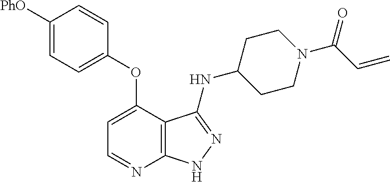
C1=C([PhO])C=CC(OC2=CC=NC3=C2C(NC2CCN(C(C=C)=O)CC2)=NN3)=C1
